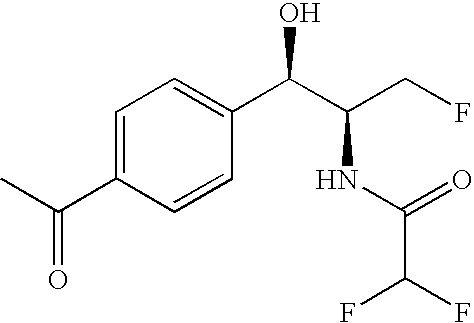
C(C1=CC=C(C(C(CF)NC(C(F)F)=O)O)C=C1)(=O)C
